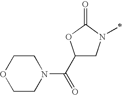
C1(C(=O)N2CCOCC2)CN(C)C(=O)O1
